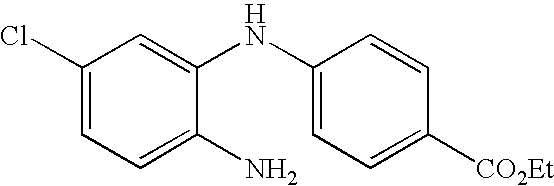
C1(Cl)=CC=C(N)C(NC2=CC=C([CO2Et])C=C2)=C1
